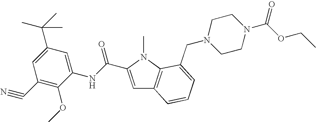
C1(C#N)=C(OC)C(NC(=O)C2=CC3=C(N2C)C(CN2CCN(C(=O)OCC)CC2)=CC=C3)=CC(C(C)(C)C)=C1
